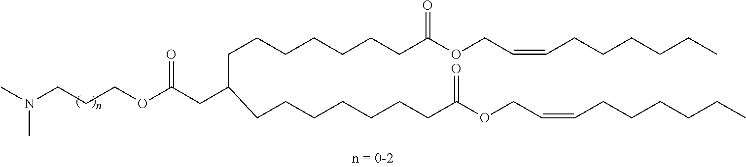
N(CCCOC(CC(CCCCCCCC(OCC=CCCCCCC)=O)CCCCCCCC(OCC=CCCCCCC)=O)=O)(C)C
